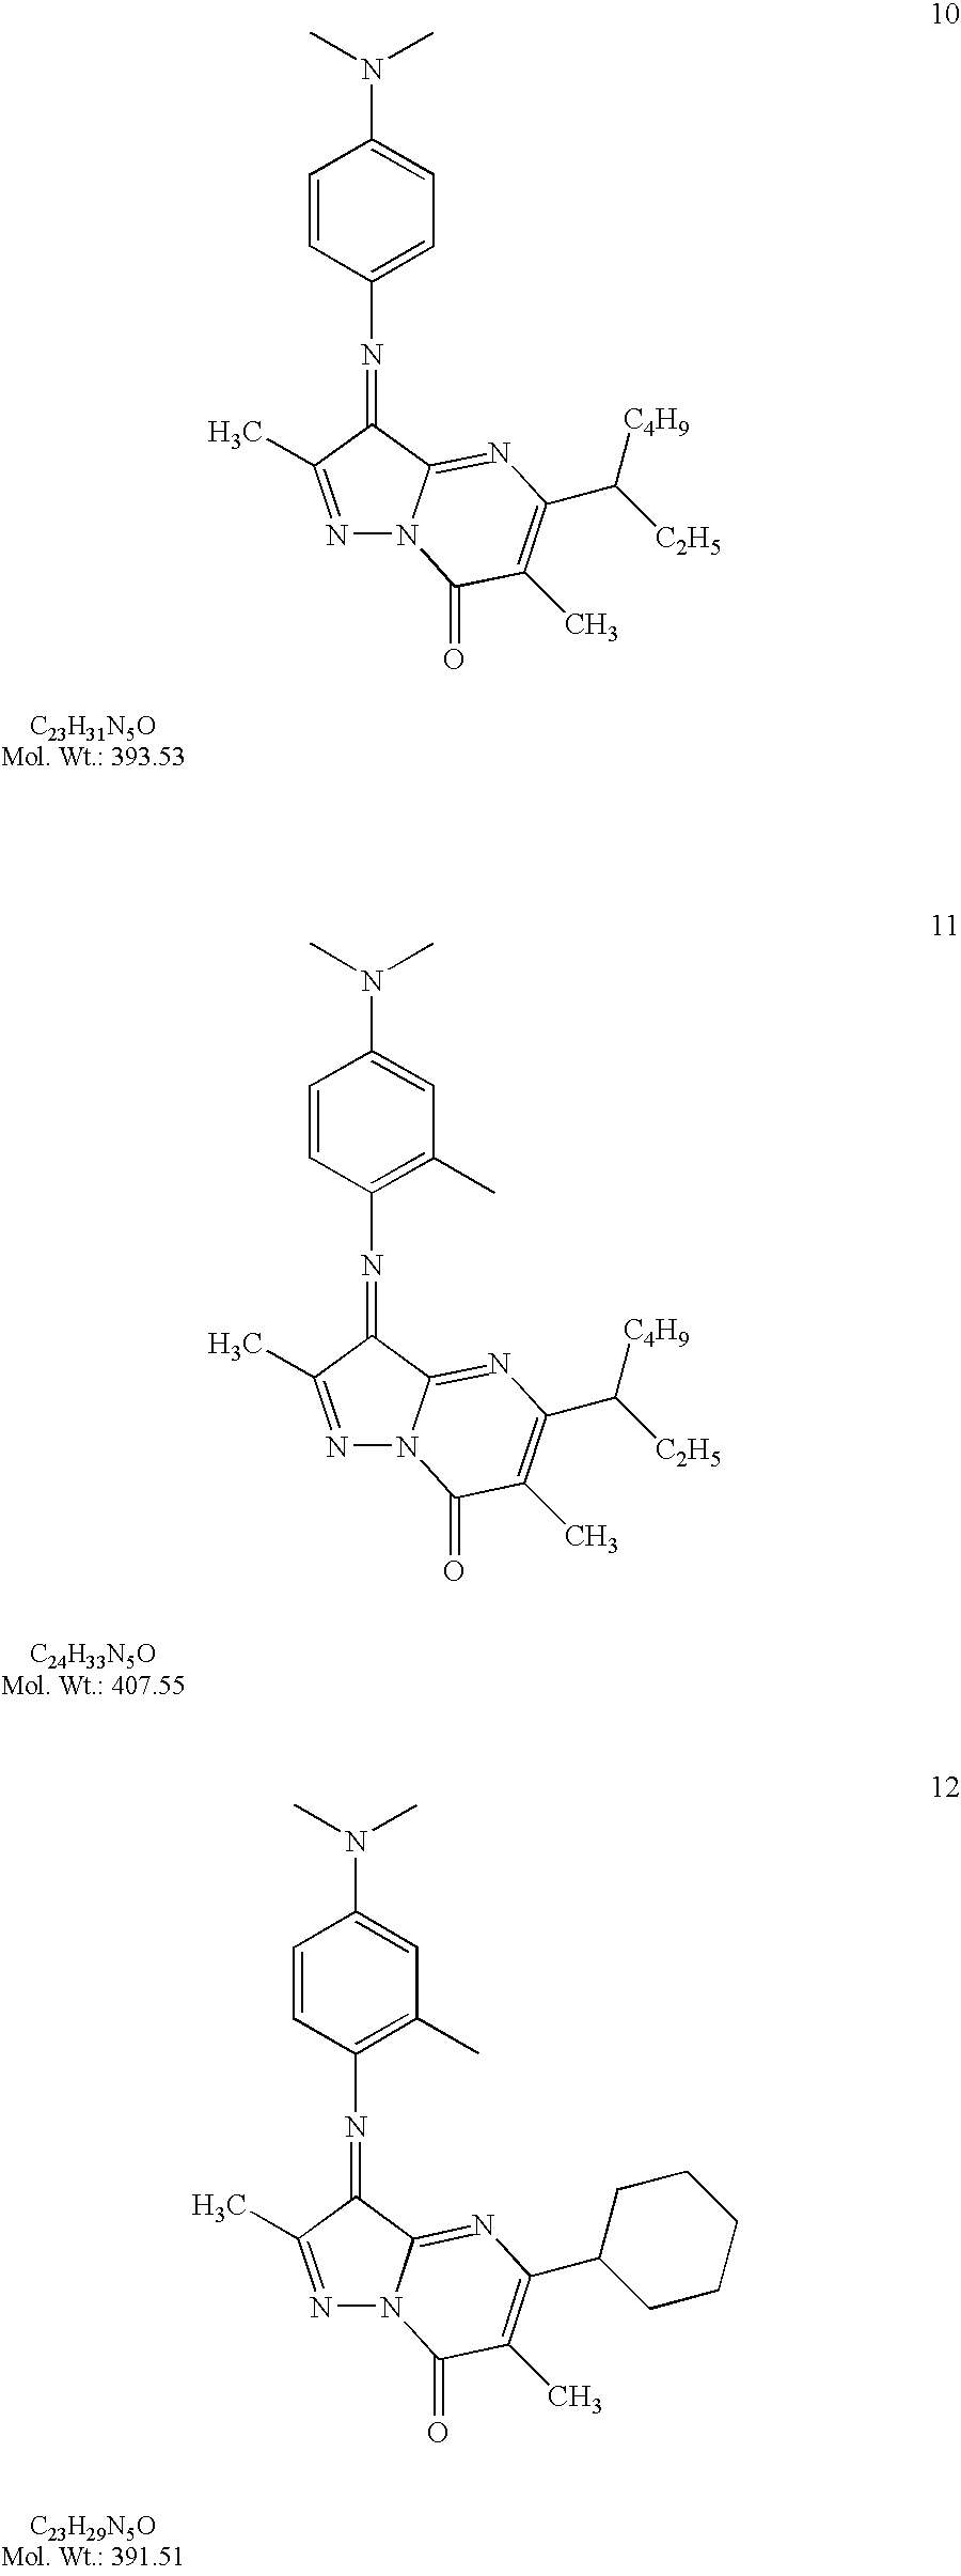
C1=CC(N=C2C3=NC(C([C2H5])[C4H9])=C(C)C(=O)N3N=C2C)=C(C)C=C1N(C)C.C1=CC(N=C2C3=NC(C4CCCCC4)=C(C)C(=O)N3N=C2C)=C(C)C=C1N(C)C.C1=CC(N=C2C3=NC(C([C2H5])[C4H9])=C(C)C(=O)N3N=C2C)=CC=C1N(C)C
